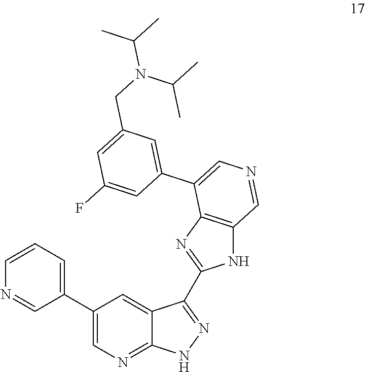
C1=CN=CC(C2=CN=C3C(=C2)C(C2=NC4=C(N2)C=NC=C4C2=CC(CN(C(C)C)C(C)C)=CC(F)=C2)=NN3)=C1
